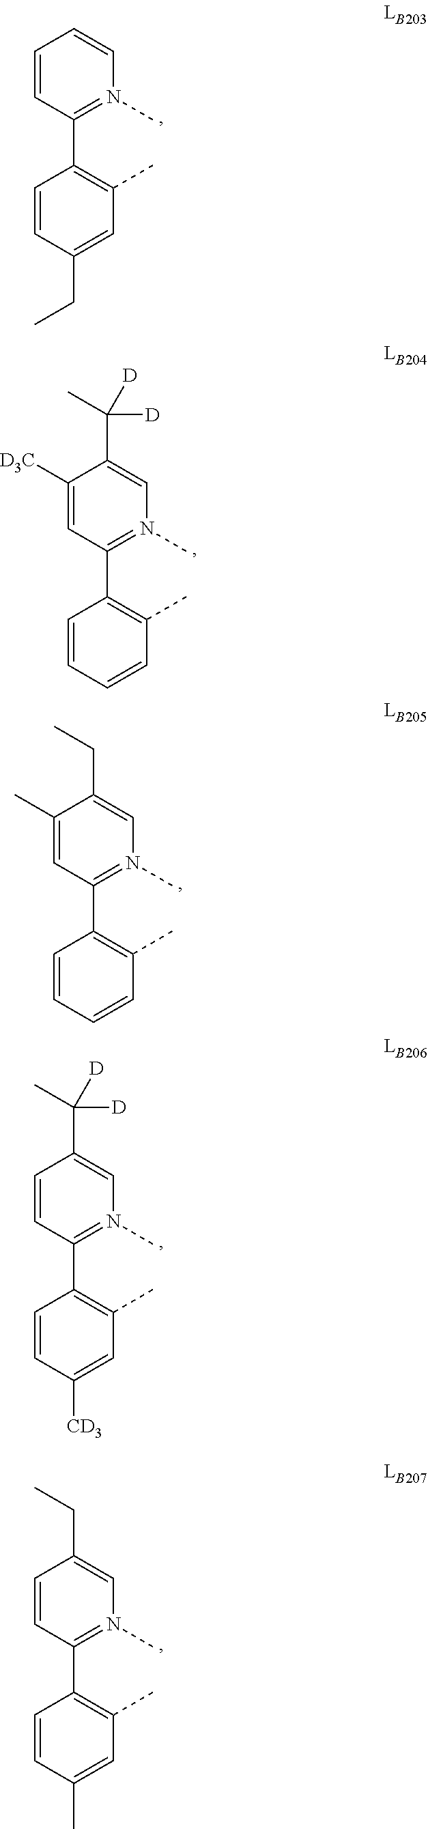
C1([D3C])=CC(C2=C(C)C=CC=C2)=N(C)C=C1C(C)([D])[D].C1=CC(C2=C(C)C=C(CC)C=C2)=N(C)C=C1.C1(C)=CC(C2=C(C)C=CC=C2)=N(C)C=C1CC.C1=CC(C2=C(C)C=C([CD3])C=C2)=N(C)C=C1C(C)([D])[D].C1=CC(C2=C(C)C=C(C)C=C2)=N(C)C=C1CC
